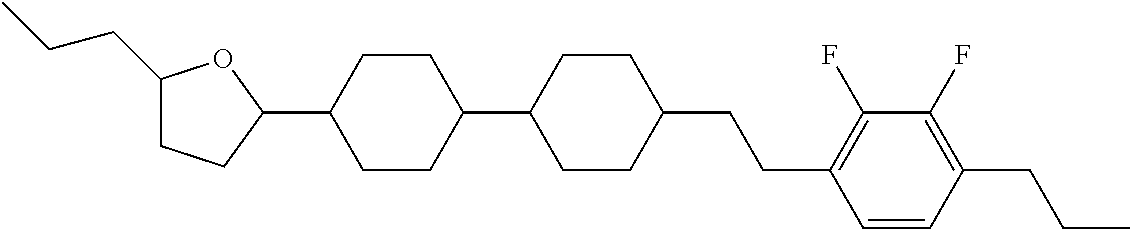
C1(CCC)CCC(C2CCC(C3CCC(CCC4=C(F)C(F)=C(CCC)C=C4)CC3)CC2)O1
